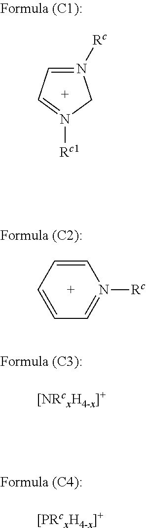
N1([Rc])=CC=N([Rc1])C1.C1=CC=CN([Rc])=C1
